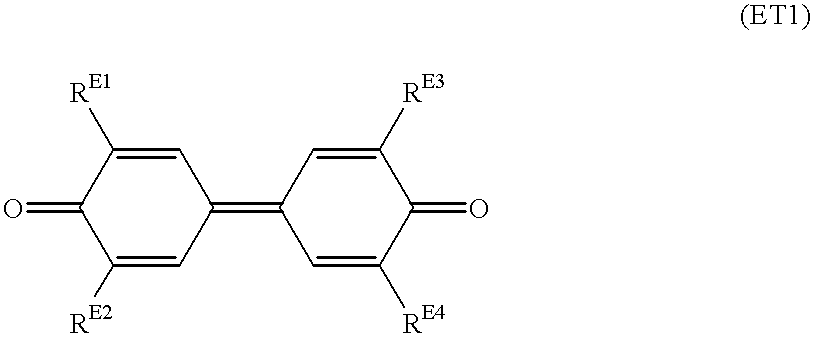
C1([RE2])=CC(=C2C=C([RE4])C(=O)C([RE3])=C2)C=C([RE1])C1=O
